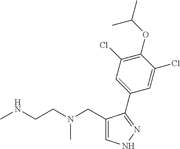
C1=C(CN(CCNC)C)C(C2=CC(Cl)=C(OC(C)C)C(Cl)=C2)=NN1
